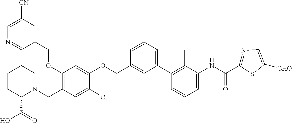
C1([CN])=CN=CC(COC2=C(CN3CCCCC3C(=O)O)C=C(Cl)C(OCC3=C(C)C(C4=C(C)C(NC(=O)C5=NC=C([CHO])S5)=CC=C4)=CC=C3)=C2)=C1
